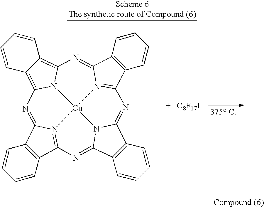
C12=C(C3=N4C1=NC1=C5C(=C6N1[Cu]41N4=C(C7=C(C4=N6)C=CC=C7)N=C4C6=C(C(=N3)N41)C=CC=C6)C=CC=C5)C=CC=C2.[C8F17I]
